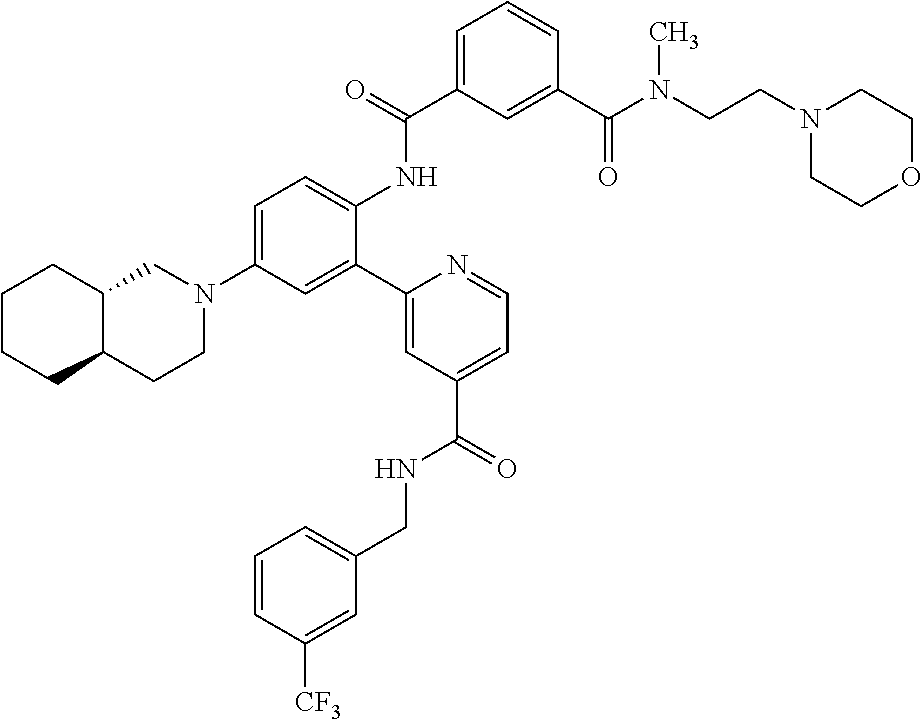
C1=C(C(=O)NC2=CC=C(N3CCC4C(C3)CCCC4)C=C2C2=CC(C(NCC3=CC=CC([CF3])=C3)=O)=CC=N2)C=C(C(N(CCN2CCOCC2)C)=O)C=C1
